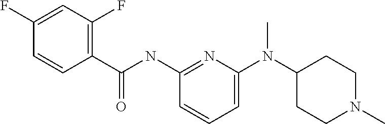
C1=C(N(C2CCN(C)CC2)C)N=C(NC(=O)C2=C(F)C=C(F)C=C2)C=C1
